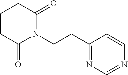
C1CC(=O)N(CCC2=NC=NC=C2)C(=O)C1
